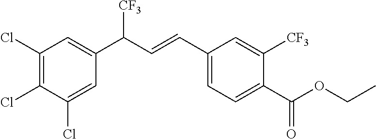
C1(Cl)=C(Cl)C(Cl)=CC(C(C=CC2=CC=C(C(OCC)=O)C([CF3])=C2)[CF3])=C1
